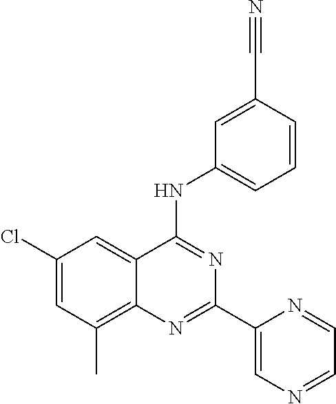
C1(Cl)=CC(C)=C2C(=C1)C(NC1=CC=CC(C#N)=C1)=NC(C1=CN=CC=N1)=N2
